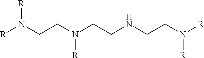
[R]N(CCN(CCNCCN([R])[R])[R])[R]
